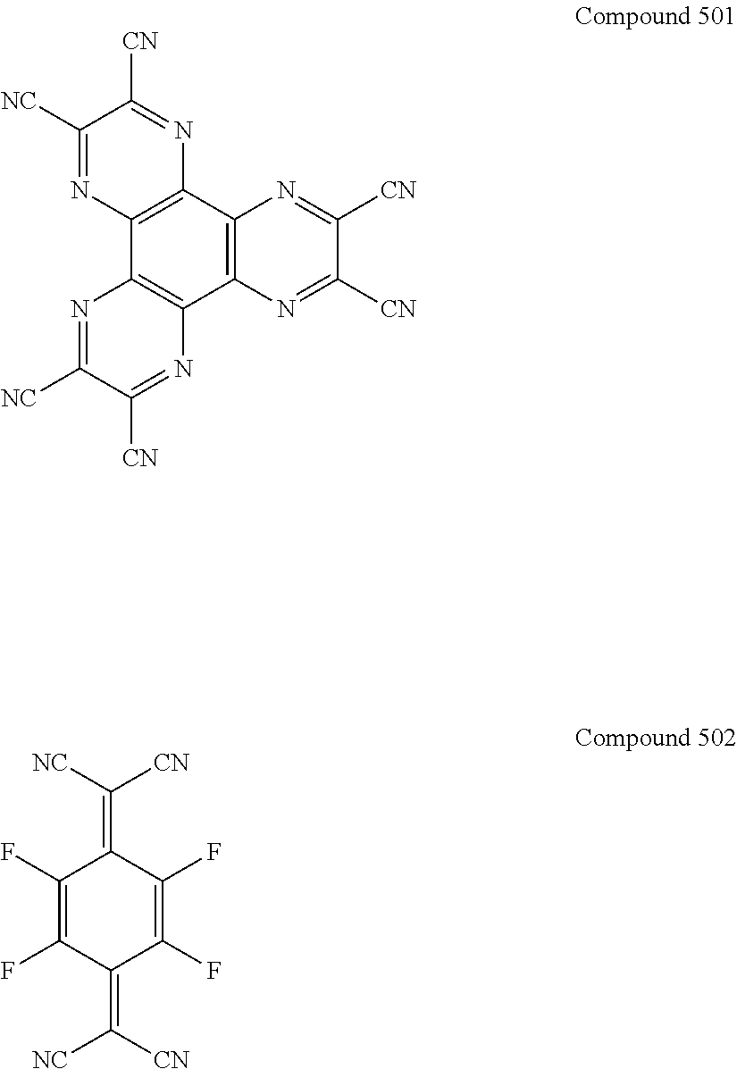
C12=C(C3=C(C4=C1N=C([CN])C([NC])=N4)N=C([NC])C([CN])=N3)N=C([CN])C([CN])=N2.C1(F)=C(F)C(=C([CN])[NC])C(F)=C(F)C1=C([NC])[CN]
